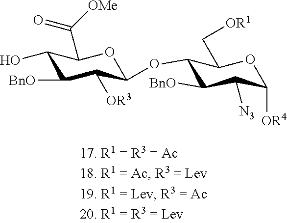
C1(O)C([BnO])C([OR3])C(OC2C([BnO])C([N3])C([OR4])OC2C[OR1])OC1C([OMe])=O
